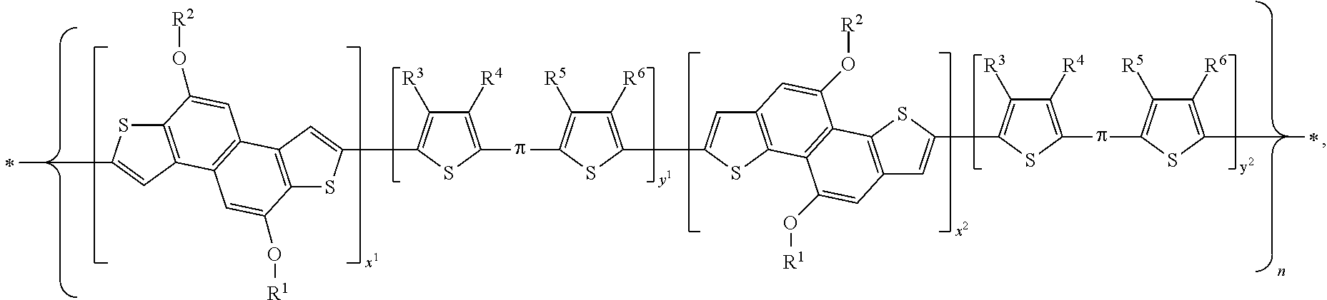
C12=C(C=C(C)S1)C1=C(C=C2O[R2])C2=C(C(O[R1])=C1)SC(C1=C([R3])C([R4])=C(pC3=C([R5])C([R6])=C(C4=CC5=C(S4)C4=C(C(O[R2])=C5)C5=C(C=C4O[R1])C=C(C4=C([R3])C([R4])=C(pC6=C([R5])C([R6])=C(C)S6)S4)S5)S3)S1)=C2
